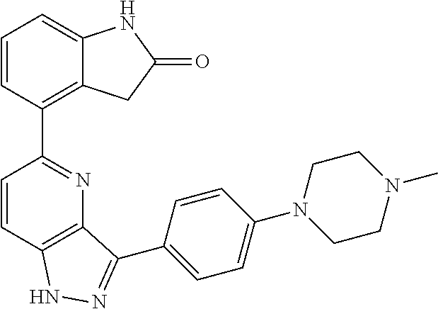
C1=CC2=C(N=C1C1=C3C(=CC=C1)NC(=O)C3)C(C1=CC=C(N3CCN(C)CC3)C=C1)=NN2
